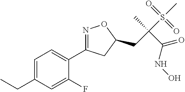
C1=C(CC)C=C(F)C(C2=NOC(CC(S(C)(=O)=O)(C)C(NO)=O)C2)=C1
